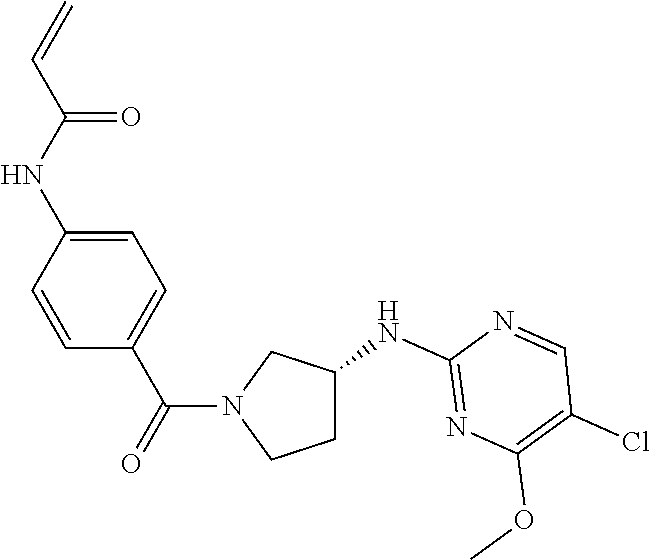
C1=CC(NC(C=C)=O)=CC=C1C(=O)N1CCC(NC2=NC(OC)=C(Cl)C=N2)C1
